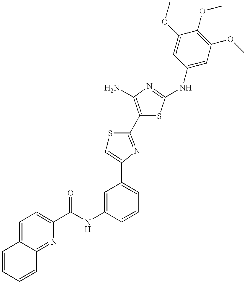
C1(C(NC2=CC(C3=CSC(C4=C(N)N=C(NC5=CC(OC)=C(OC)C(OC)=C5)S4)=N3)=CC=C2)=O)=CC=C2C(=N1)C=CC=C2
